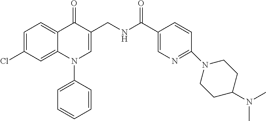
C1=C(Cl)C=C2C(=C1)C(=O)C(CNC(C1=CN=C(N3CCC(N(C)C)CC3)C=C1)=O)=CN2C1=CC=CC=C1
